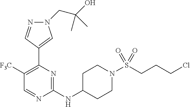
C1([F3C])=C(C2=CN(CC(O)(C)C)N=C2)N=C(NC2CCN(S(CCCCl)(=O)=O)CC2)N=C1
